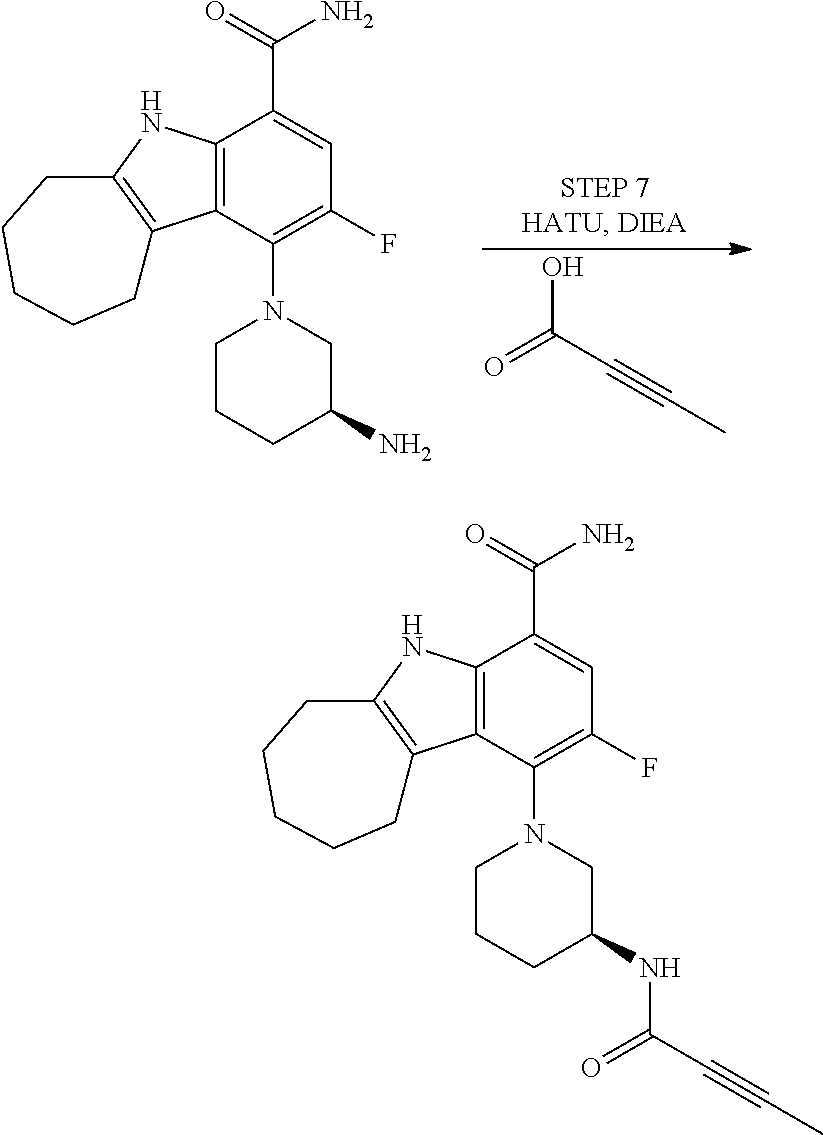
OC(C#CC)=O.C12=C(C(N3CCCC(N)C3)=C(F)C=C1C(=O)N)C1=C(N2)CCCCC1.C12=C(C(N3CCCC(NC(C#CC)=O)C3)=C(F)C=C1C(=O)N)C1=C(N2)CCCCC1
